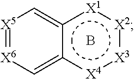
[X5]1=[X6]C=c2c([X1]:[X2]:[X3]:[X4]2)=C1.B
